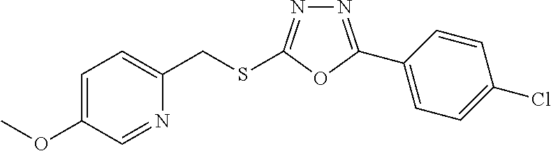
N1=C(C2=CC=C(Cl)C=C2)OC(SCC2=CC=C(OC)C=N2)=N1
